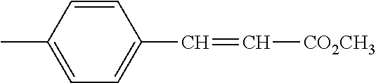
C1=CC(C)=CC=C1C=C[CO2CH3]
